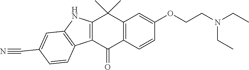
C12=C(C=CC(OCCN(CC)CC)=C1)C(=O)C1=C(C2(C)C)NC2=C1C=CC(C#N)=C2
